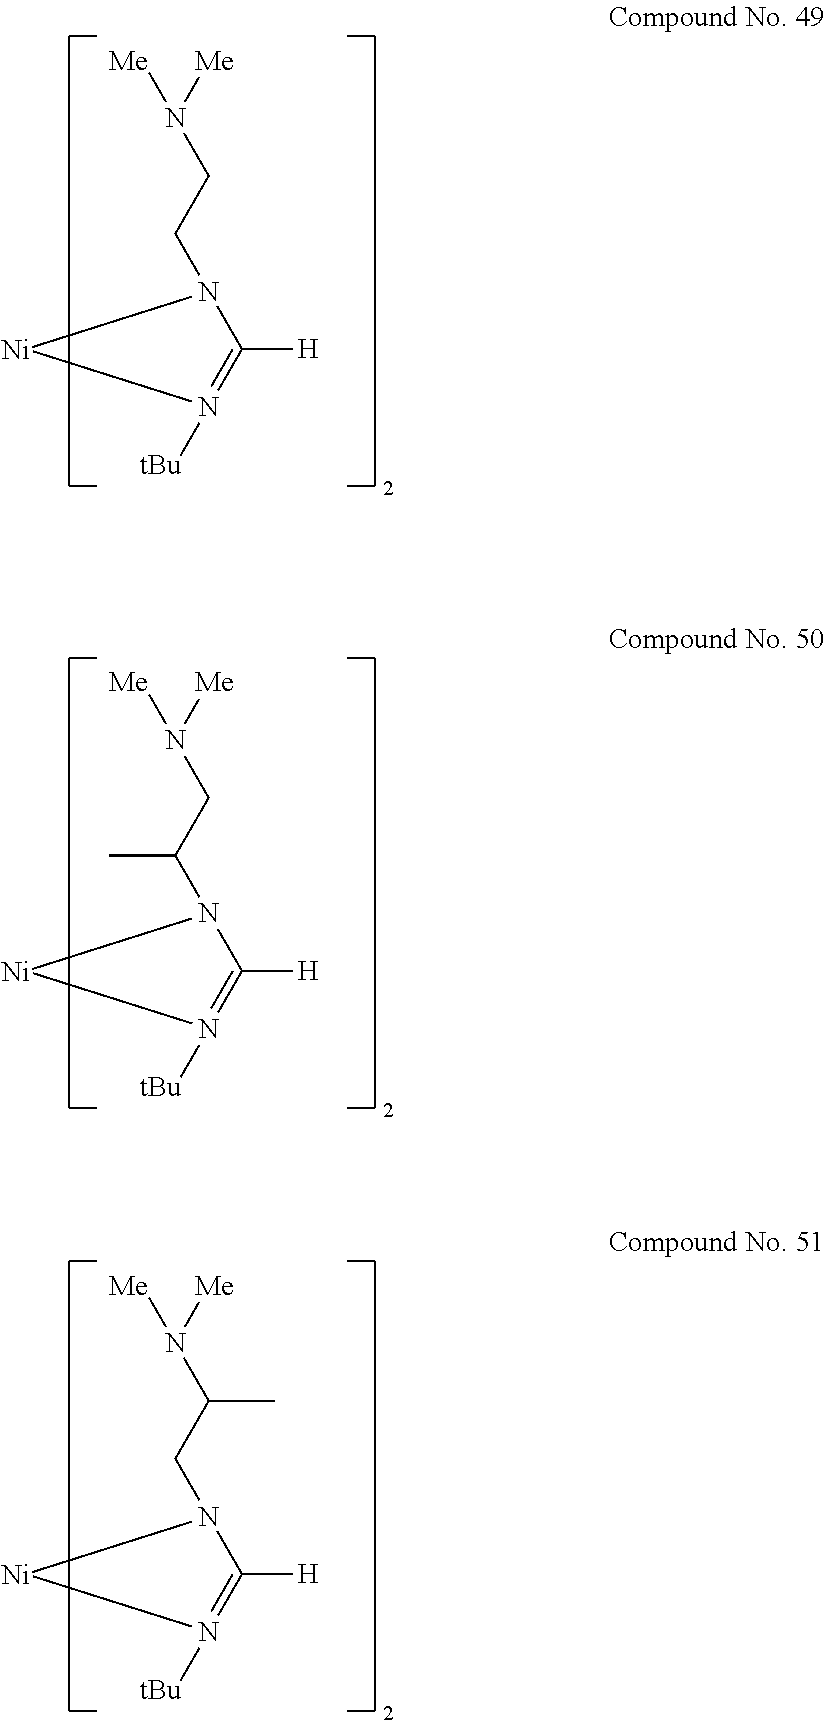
[Me]N([Me])CCN1C([H])=N([tBu])[Ni]1.[Me]N([Me])CC(N1C([H])=N([tBu])[Ni]1)C.[Me]N([Me])C(CN1C([H])=N([tBu])[Ni]1)C
